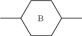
CC1CCC(C)CC1.B
